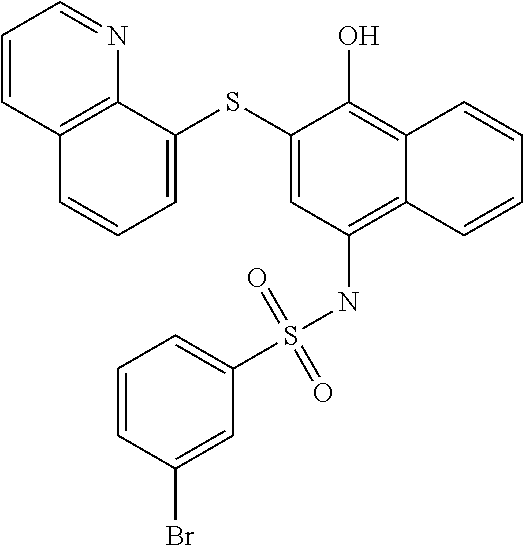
C1=C(SC2=CC(NS(C3=CC=CC(Br)=C3)(=O)=O)=C3C(=C2O)C=CC=C3)C2=C(C=C1)C=CC=N2
